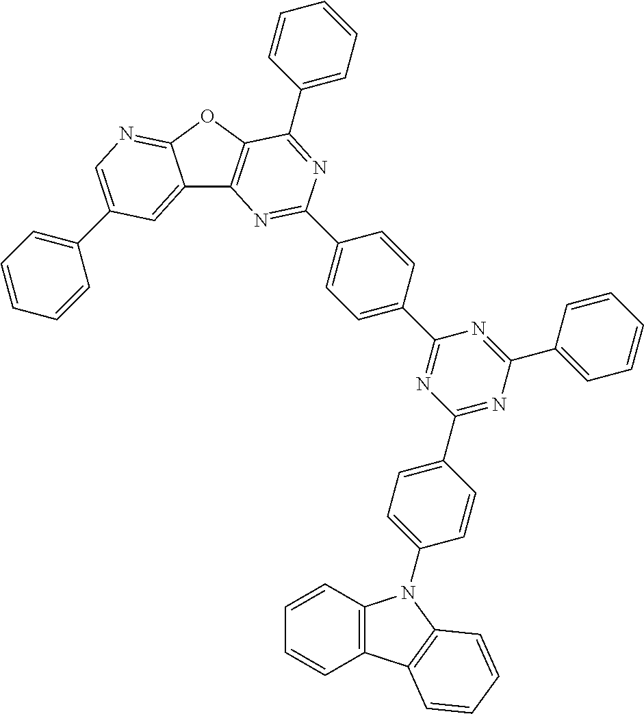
C1=C(C2=NC(C3=CC=C(N4C5=C(C6=C4C=CC=C6)C=CC=C5)C=C3)=NC(C3=CC=CC=C3)=N2)C=CC(C2=NC3=C(OC4=NC=C(C5=CC=CC=C5)C=C34)C(C3=CC=CC=C3)=N2)=C1
